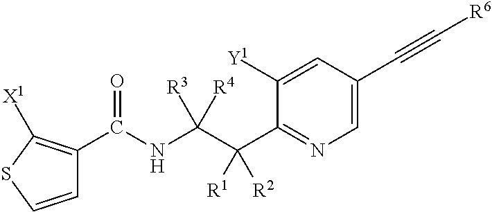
C1=CSC([X1])=C1C(NC(C(C1=NC=C(C#C[R6])C=C1[Y1])([R1])[R2])([R3])[R4])=O
